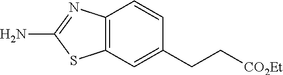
C12=C(C=C(CC[CO2Et])C=C1)SC(N)=N2
